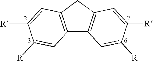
C12=C(CC3=C1C=C([R])C([R])=C3)C=C([R])C([R])=C2
